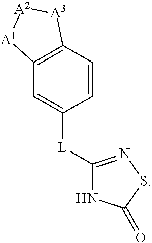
C1=CC2=C(C=C1[L]C1=NSC(=O)N1)[A1][A2][A3]2
